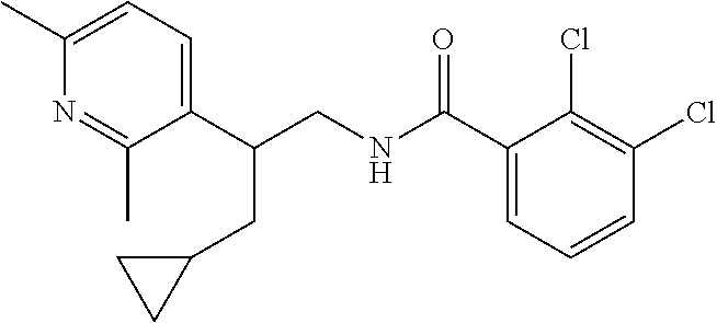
C1(C(NCC(C2=CC=C(C)N=C2C)CC2CC2)=O)=CC=CC(Cl)=C1Cl
